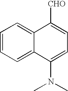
C12=CC=CC=C1C(N(C)C)=CC=C2[CHO]
